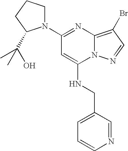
C1=CN=CC(CNC2=CC(N3CCCC3C(O)(C)C)=NC3=C(Br)C=NN23)=C1
